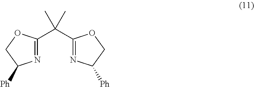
N1=C(C(C2=NC([Ph])CO2)(C)C)OCC1[Ph]
